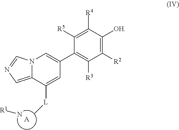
[A].N1=CN2C(=C1)C([L]C)=CC(C1=C([R3])C([R2])=C([OH])C([R4])=C1[R5])=C2.[R1]N
